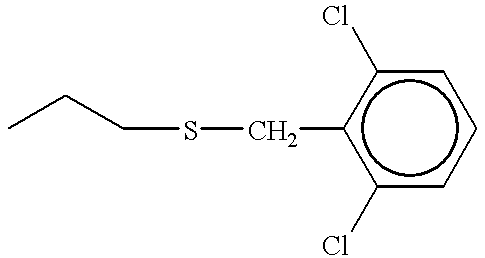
CCCSCc1c(Cl)cccc1Cl
